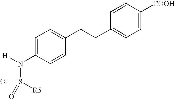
O=S(=O)([R5])N([H])C1=CC=C(CCC2=CC=C([COOH])C=C2)C=C1
